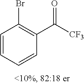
C1=CC=CC(C([CF3])=O)=C1Br
